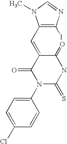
C1(C=C2C(=O)N(C3=CC=C(Cl)C=C3)C(=S)NC2=O)=C(I)N=CN1C
